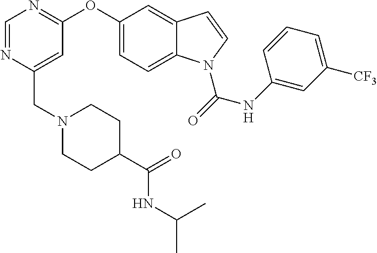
C(C1=CC(OC2=CC=C3C(=C2)C=CN3C(NC2=CC([CF3])=CC=C2)=O)=NC=N1)N1CCC(C(=O)NC(C)C)CC1
